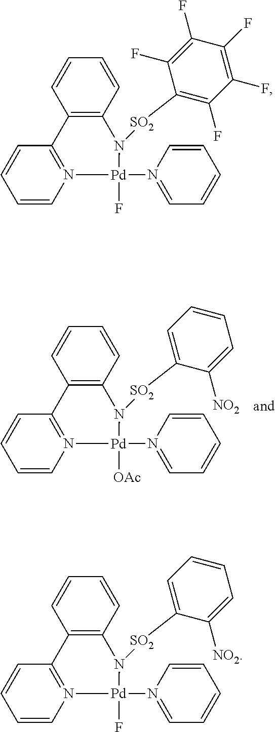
C1=CN2=C(C=C1)C1=C(C=CC=C1)N([SO2]C1=CC=CC=C1[NO2])[Pd]2([OAc])N1=CC=CC=C1.C1=CN2=C(C=C1)C1=C(C=CC=C1)N([SO2]C1=C(F)C(F)=C(F)C(F)=C1F)[Pd]2(F)N1=CC=CC=C1.C1=CN2=C(C=C1)C1=C(C=CC=C1)N([SO2]C1=CC=CC=C1[NO2])[Pd]2(F)N1=CC=CC=C1
